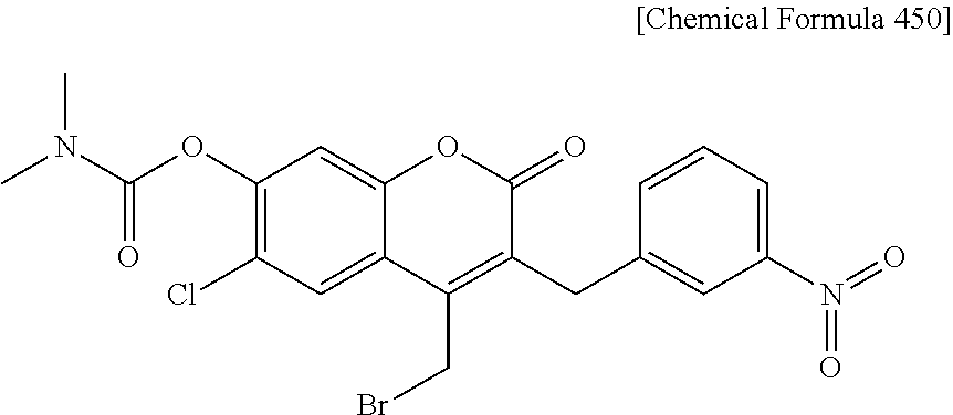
CN(C(=O)OC1=C(Cl)C=C2C(=C1)OC(=O)C(CC1=CC(N(=O)=O)=CC=C1)=C2CBr)C
